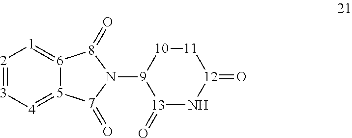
[2]1=[3][4]=[5]2[6](=[1]1)[8](=O)N([9]1[13](=O)N[12](=O)[11][10]1)[7]2=O
